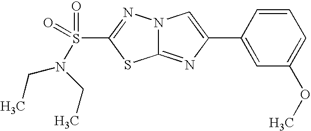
C12=NC(C3=CC(OC)=CC=C3)=CN1N=C(S(=O)(=O)N(CC)CC)S2
